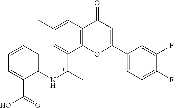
C1(NC(C)C2=CC(C)=CC3=C2OC(C2=CC=C(F)C(F)=C2)=CC3=O)=CC=CC=C1C(=O)O
